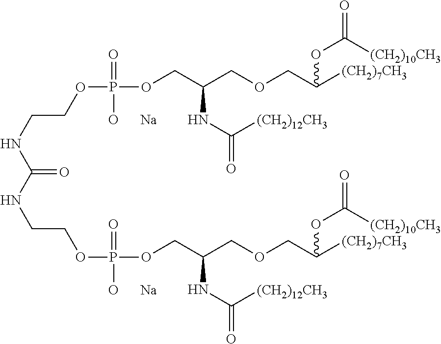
C(NCCOP(OCC(COCC([(CH2)7CH3])OC(=O)[(CH2)10CH3])NC(=O)[(CH2)12CH3])(=O)[O      Na])(=O)NCCOP(OCC(COCC([(CH2)7CH3])OC(=O)[(CH2)10CH3])NC(=O)[(CH2)12CH3])(=O)[O      Na]
